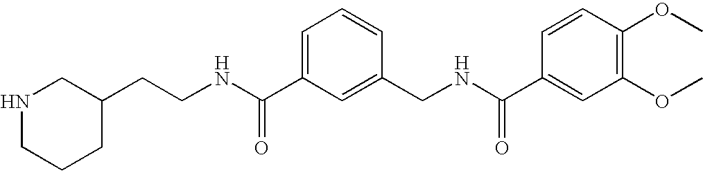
C(NC(C1=CC=CC(CNC(C2=CC(OC)=C(OC)C=C2)=O)=C1)=O)CC1CCCNC1
